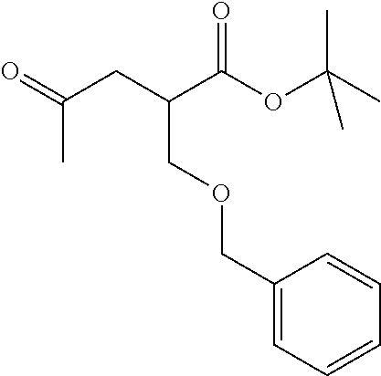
C(C(C(OC(C)(C)C)=O)COCC1=CC=CC=C1)C(=O)C
